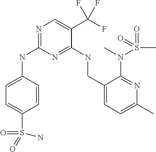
C1=C(NC2=NC=C(C(F)(F)F)C(NCC3=CC=C(C)N=C3N(C)S(=O)(C)=O)=N2)C=CC(S(=O)(=O)N)=C1
